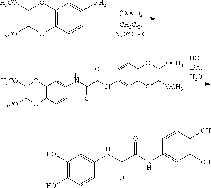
C1(OC[H3CO])=C(OC[H3CO])C=CC(NC(C(NC2=CC(OC[OCH3])=C(OC[OCH3])C=C2)=O)=O)=C1.[(COCl)2].C1(OC[H3CO])=C(OC[H3CO])C=CC(N)=C1.C1(O)=C(O)C=CC(NC(C(NC2=CC(O)=C(O)C=C2)=O)=O)=C1
